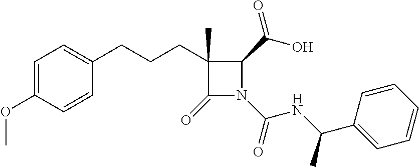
C1(CCCC2=CC=C(OC)C=C2)(C)C(=O)N(C(=O)NC(C)C2=CC=CC=C2)C1C(O)=O
